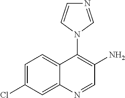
C1=C(Cl)C=C2C(=C1)C(N1C=NC=C1)=C(N)C=N2
